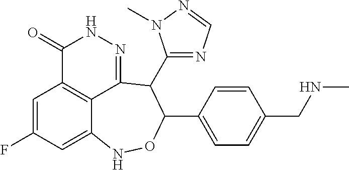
C1=C(F)C=C2C3=C1C(=O)NN=C3C(C1=NC=NN1C)C(C1=CC=C(CNC)C=C1)ON2
